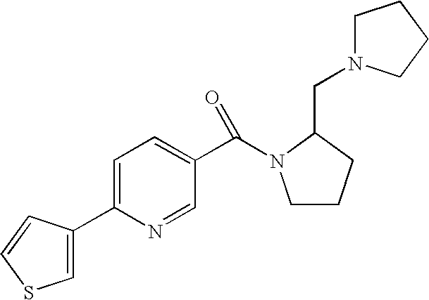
C(N1CCCC1CN1CCCC1)(C1=CC=C(C2=CSC=C2)N=C1)=O
